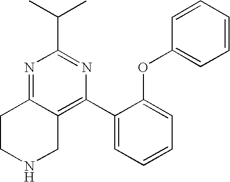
N1=C2C(=C(C3=CC=CC=C3OC3=CC=CC=C3)N=C1C(C)C)CNCC2
